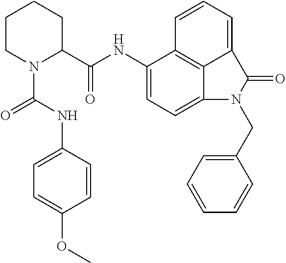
C1(NC(C2CCCCN2C(=O)NC2=CC=C(OC)C=C2)=O)=CC=C2C3=C1C=CC=C3C(=O)N2CC1=CC=CC=C1
